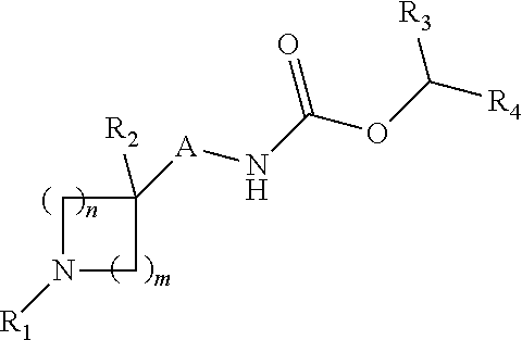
N1([R1])CC([A]NC(OC([R4])[R3])=O)([R2])C1
